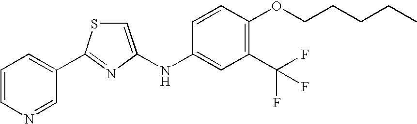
C1=CC(OCCCCC)=C(C(F)(F)F)C=C1NC1=CSC(C2=CC=CN=C2)=N1
